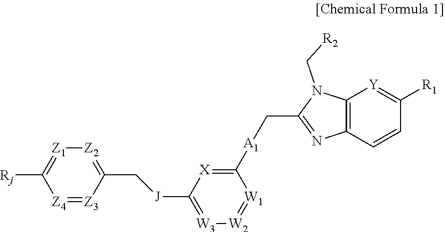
[Z4]1=[Z3]C(C[J]C2=[W3][W2]=[W1]C([A1]CC3=NC4=C(N3C[R2])[Y]=C([R1])C=C4)=[X]2)=[Z2][Z1]=C1[Rj]
